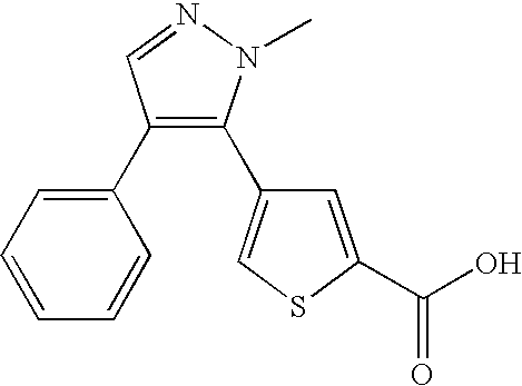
C1=C(C(O)=O)SC=C1C1=C(C2=CC=CC=C2)C=NN1C
